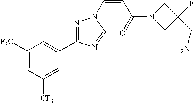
C1([F3C])=CC([CF3])=CC(C2=NN(C=CC(=O)N3CC(F)(CN)C3)C=N2)=C1
